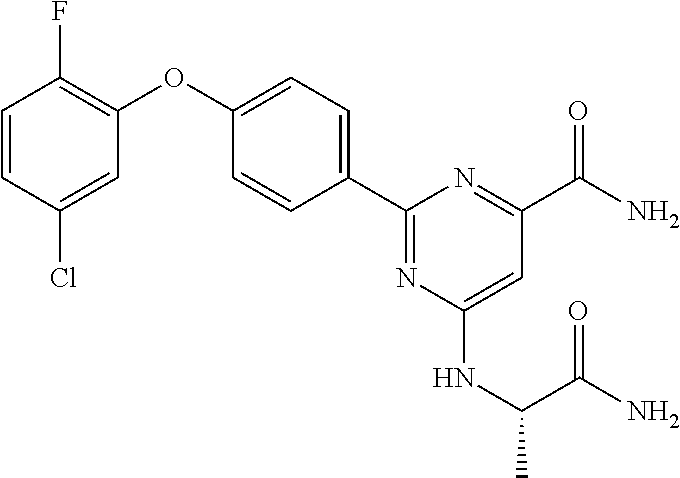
C1=CC(Cl)=CC(OC2=CC=C(C3=NC(NC(C)C(N)=O)=CC(C(=O)N)=N3)C=C2)=C1F
